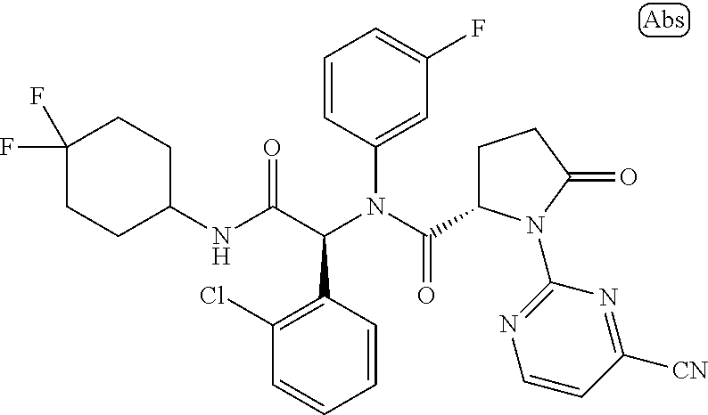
C1=CC(C(C(NC2CCC(F)(F)CC2)=O)N(C(=O)C2CCC(=O)N2C2=NC=CC([CN])=N2)C2=CC(F)=CC=C2)=C(Cl)C=C1
